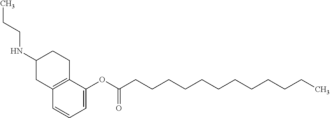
CCCNC1CC2=C(CC1)C(OC(CCCCCCCCCCCC)=O)=CC=C2
